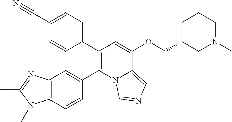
C12=C(C=CC(C3=C(C4=CC=C(C#N)C=C4)C=C(OCC4CN(C)CCC4)C4=CN=CN34)=C1)N(C)C(C)=N2
